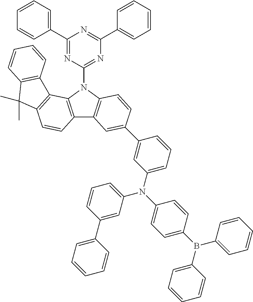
C1(C2=CC=CC=C2)=NC(N2C3=C(C4=C2C2=C(C=C4)C(C)(C)C4=C2C=CC=C4)C=C(C2=CC(N(C4=CC=C(B(C5=CC=CC=C5)C5=CC=CC=C5)C=C4)C4=CC=CC(C5=CC=CC=C5)=C4)=CC=C2)C=C3)=NC(C2=CC=CC=C2)=N1
